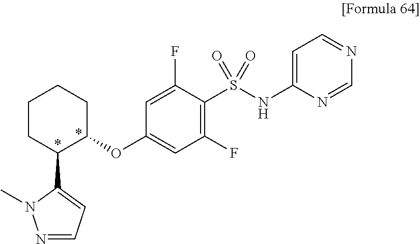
N1=CC=C(C2C(OC3=CC(F)=C(S(=O)(=O)NC4=CC=NC=N4)C(F)=C3)CCCC2)N1C
